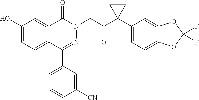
C1(O)=CC=C2C(=C1)C(=O)N(CC(C1(C3=CC=C4C(=C3)OC(F)(F)O4)CC1)=O)N=C2C1=CC=CC([CN])=C1
